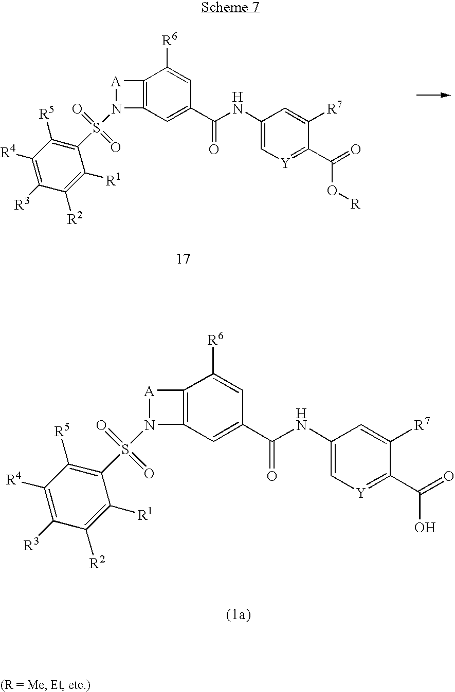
C12=C(C=C(C(NC3=C[Y]=C(C(=O)O[R])C([R7])=C3)=O)C=C1[R6])N(S(C1=C([R5])C([R4])=C([R3])C([R2])=C1[R1])(=O)=O)[A]2.C12=C(C=C(C(NC3=C[Y]=C(C(=O)O)C([R7])=C3)=O)C=C1[R6])N(S(C1=C([R5])C([R4])=C([R3])C([R2])=C1[R1])(=O)=O)[A]2
